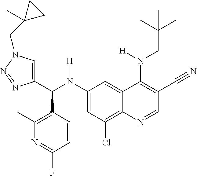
C1(N(C(C2=CN(CC3(C)CC3)N=N2)C2=C(C)N=C(F)C=C2)[H])=CC(Cl)=C2C(=C1)C(N(CC(C)(C)C)[H])=C(C#N)C=N2
